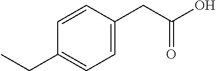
C1=C(CC(O)=O)C=CC(CC)=C1
